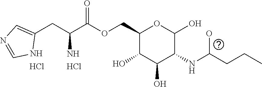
C1(CC(C(OCC2C(O)C(O)C(NC(CCC)O)C(O)O2)=O)N)=CN=CN1.Cl.Cl
